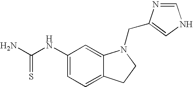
C1(NC(N)=S)=CC=C2C(=C1)N(CC1=CNC=N1)CC2
